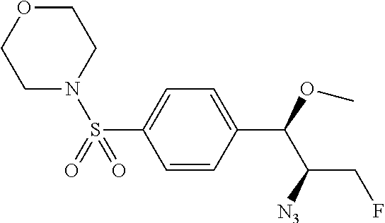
C1=CC(C(OC)C([N3])CF)=CC=C1S(N1CCOCC1)(=O)=O
